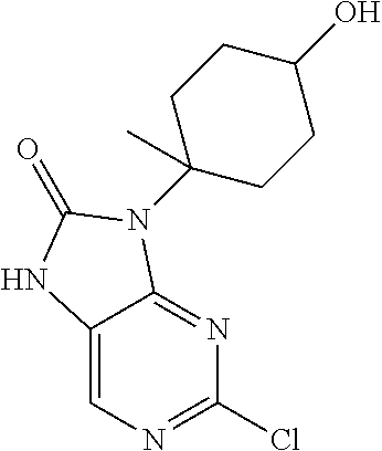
C12=CN=C(Cl)N=C1N(C1(C)CCC(O)CC1)C(=O)N2
